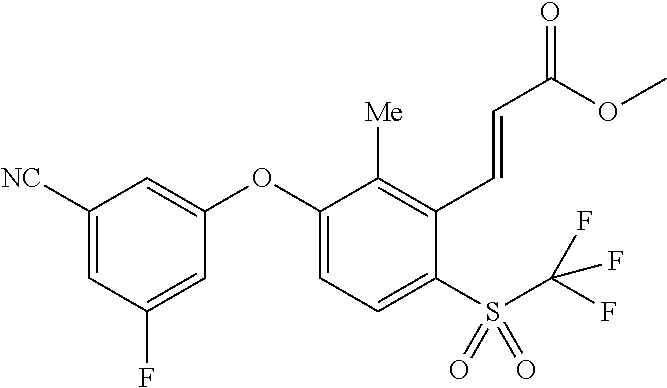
C1([NC])=CC(F)=CC(OC2=CC=C(S(C(F)(F)F)(=O)=O)C(C=CC(=O)OC)=C2[Me])=C1
